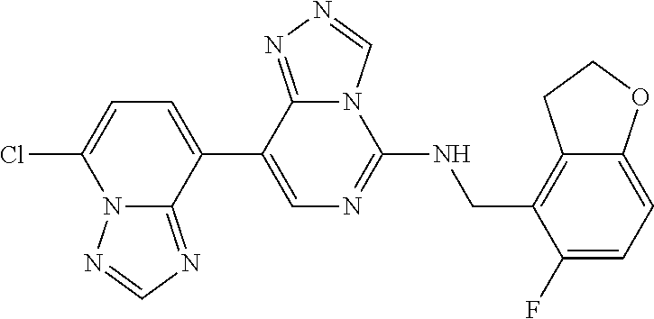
C1(C2=CC=C(Cl)N3C2=NC=N3)=CN=C(NCC2=C3C(=CC=C2F)OCC3)N2C1=NN=C2
